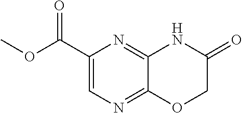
C1(C(OC)=O)=CN=C2C(=N1)NC(=O)CO2
